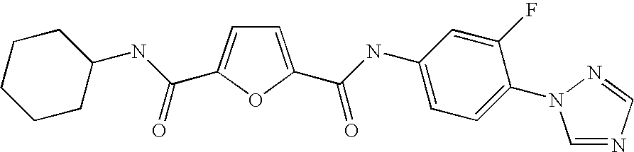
C1=C(C(=O)NC2=CC=C(N3C=NC=N3)C(F)=C2)OC(C(NC2CCCCC2)=O)=C1
